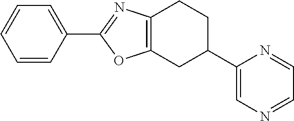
C1=CC(C2=NC3=C(CC(C4=CN=CC=N4)CC3)O2)=CC=C1
